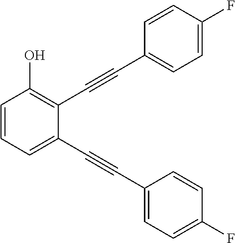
C1=CC=C(C#CC2=CC=C(F)C=C2)C(C#CC2=CC=C(F)C=C2)=C1O
